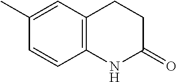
C1=C(C)C=CC2=C1CCC(=O)N2
